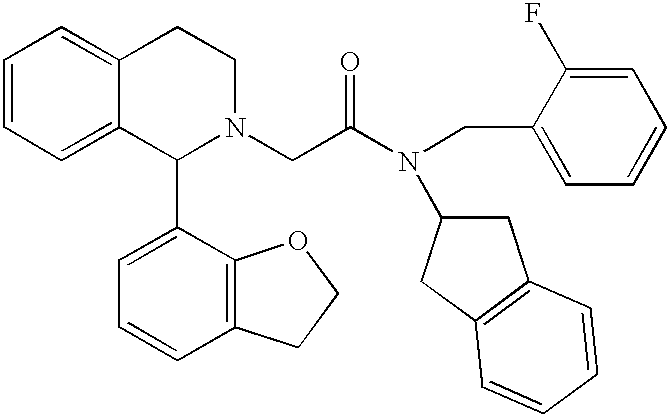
C1=CC=C2C(=C1)CCN(CC(N(C1CC3=C(C1)C=CC=C3)CC1=CC=CC=C1F)=O)C2C1=CC=CC2=C1OCC2
